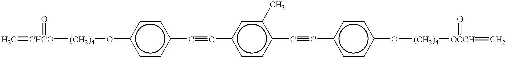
C=[CHCO](=O)[(CH2)4]Oc1ccc(C#Cc2ccc(C#Cc3ccc(O[(CH2)4][OCCH](=C)=O)cc3)c(C)c2)cc1
